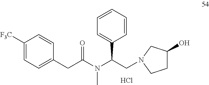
Cl.C1=CC=CC=C1C(N(C(CC1=CC=C([F3C])C=C1)=O)C)CN1CC(O)CC1
